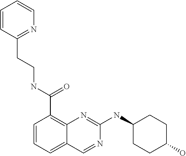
C1=CC=C2C(=C1C(NCCC1=NC=CC=C1)=O)N=C(NC1CCC(O)CC1)N=C2
